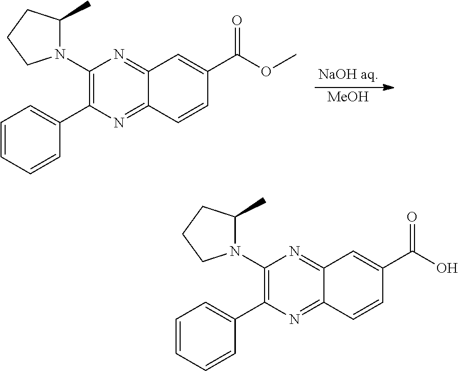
[MeOH].N1(C2=C(C3=CC=CC=C3)N=C3C(=N2)C=C(C(OC)=O)C=C3)C(C)CCC1.N1(C2=C(C3=CC=CC=C3)N=C3C(=N2)C=C(C(O)=O)C=C3)C(C)CCC1
